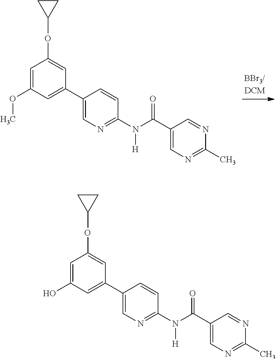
C1(C2=CC(OC)=CC(OC3CC3)=C2)=CN=C(N([H])C(C2=CN=C(C)N=C2)=O)C=C1.C1(C2=CC(O)=CC(OC3CC3)=C2)=CN=C(N([H])C(C2=CN=C(C)N=C2)=O)C=C1
